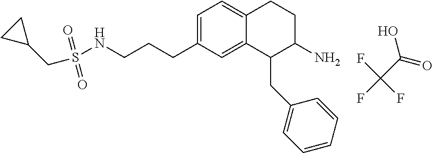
C1=C(CCCNS(CC2CC2)(=O)=O)C=C2C(=C1)CCC(N)C2CC1=CC=CC=C1.C(C(F)(F)F)(=O)O
